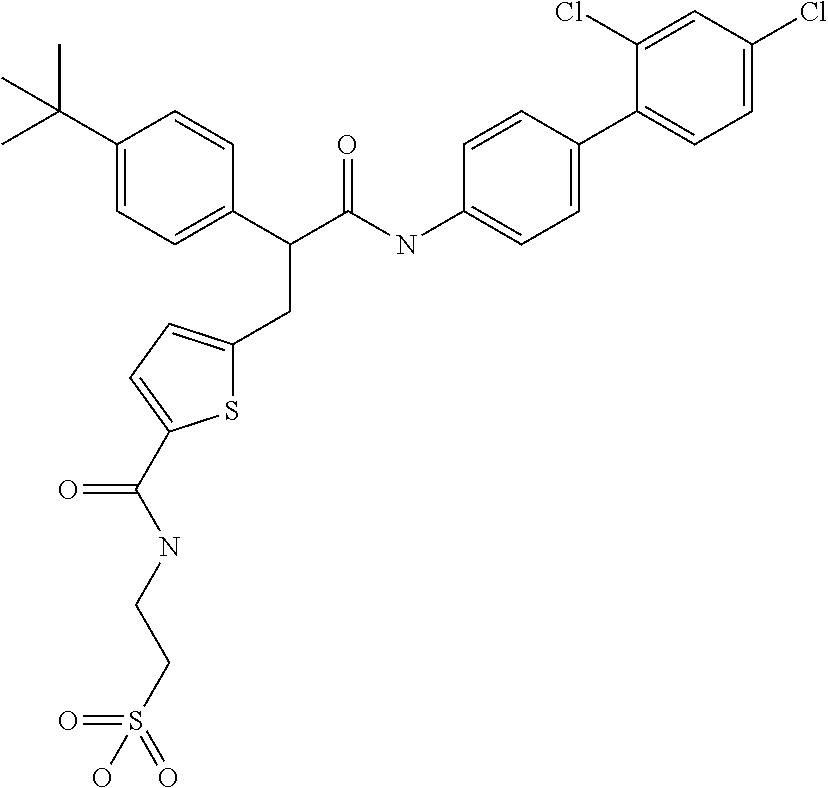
C1(C(C)(C)C)=CC=C(C(C(NC2=CC=C(C3=CC=C(Cl)C=C3Cl)C=C2)=O)CC2=CC=C(C(NCCS(=O)(=O)O)=O)S2)C=C1
